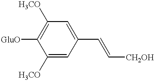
C1([H3CO])=CC(C=C[CH2OH])=CC([H3CO])=C1[GluO]
